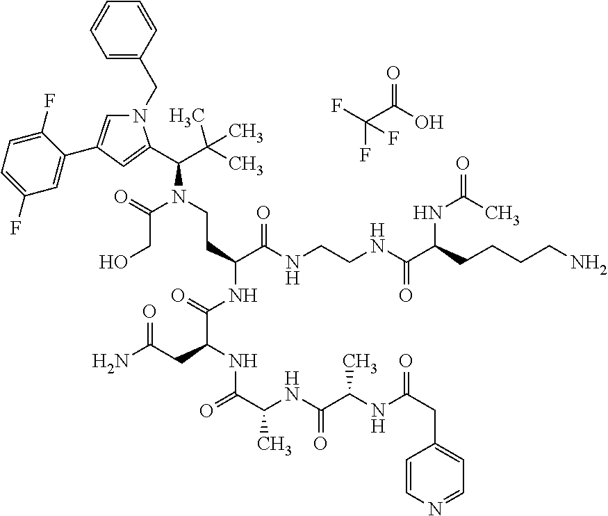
N1(CC2=CC=CC=C2)C=C(C2=CC(F)=CC=C2F)C=C1C(C(C)(C)C)N(CCC(NC(=O)C(CC(=O)N)NC(=O)C(C)NC(=O)C(C)NC(=O)CC1=CC=NC=C1)C(NCCNC(C(CCCCN)NC(C)=O)=O)=O)C(=O)CO.C(F)(C(=O)O)(F)F
